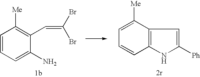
C1=CC=C(N)C(C=C(Br)Br)=C1[Me].C1=C([Me])C2=C(C=C1)NC([Ph])=C2
